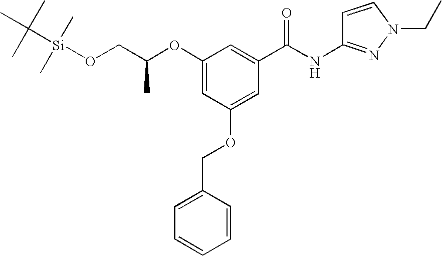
O(C1=CC(OCC2=CC=CC=C2)=CC(C(NC2=NN(CC)C=C2)=O)=C1)C(CO[Si](C)(C)C(C)(C)C)C
